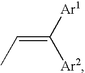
C(=CC)([Ar2])[Ar1]
